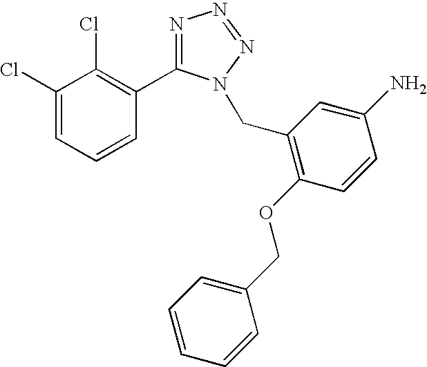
C1(Cl)=CC=CC(C2=NN=NN2CC2=C(OCC3=CC=CC=C3)C=CC(N)=C2)=C1Cl
